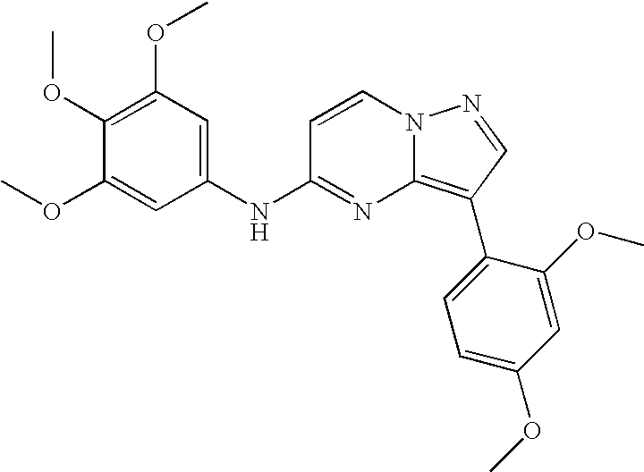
C1(OC)=C(OC)C=C(NC2=NC3=C(C4=CC=C(OC)C=C4OC)C=NN3C=C2)C=C1OC
